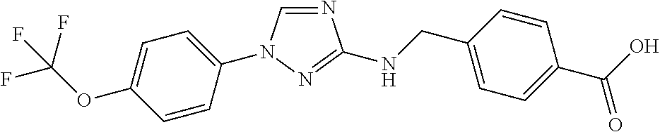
N1=CN(C2=CC=C(OC(F)(F)F)C=C2)N=C1NCC1=CC=C(C(O)=O)C=C1
